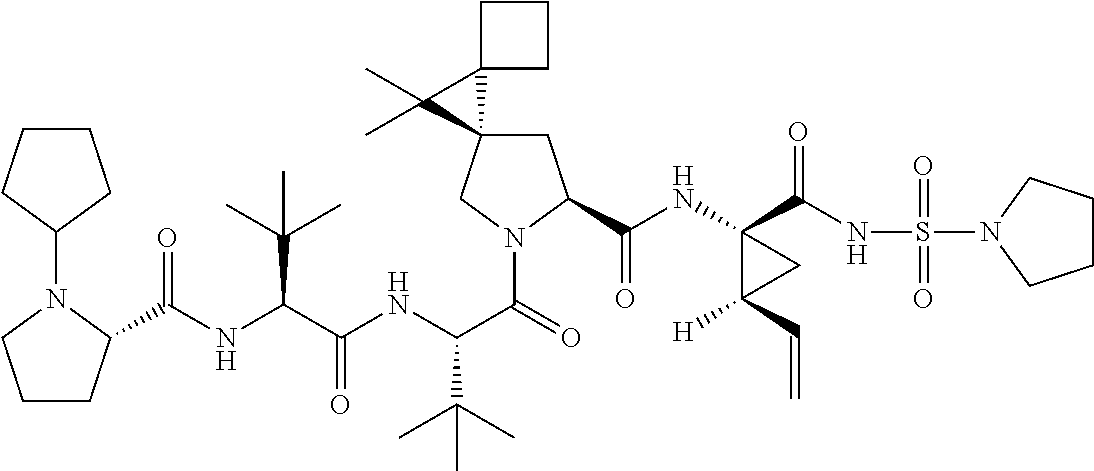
C(C(NC(C(=O)N1CC2(CC1C(NC1(C(NS(=O)(=O)N3CCCC3)=O)C([H])(C=C)C1)=O)C1(C2(C)C)CCC1)C(C)(C)C)=O)(C(C)(C)C)NC(=O)C1CCCN1C1CCCC1
